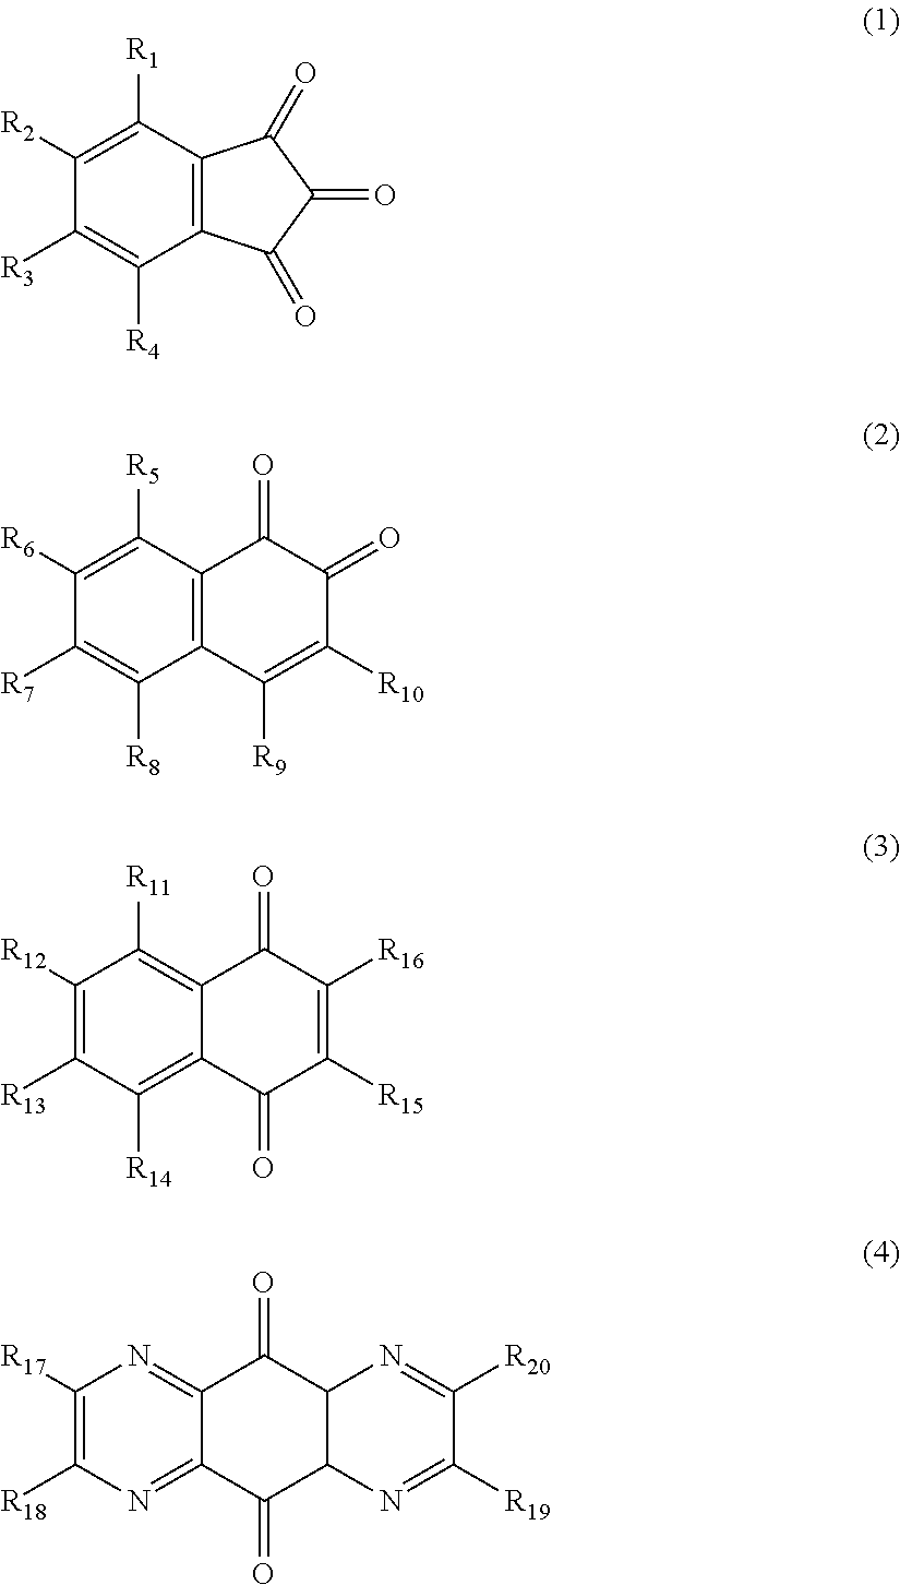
C1([R2])=C([R1])C2=C(C([R4])=C1[R3])C(=O)C(=O)C2=O.C1([R6])=C([R5])C2=C(C([R8])=C1[R7])C([R9])=C([R10])C(=O)C2=O.C1([R12])=C([R13])C([R14])=C2C(=C1[R11])C(=O)C([R16])=C([R15])C2=O.C1([R17])=C([R18])N=C2C(=N1)C(=O)C1C(C2=O)N=C([R19])C([R20])=N1
